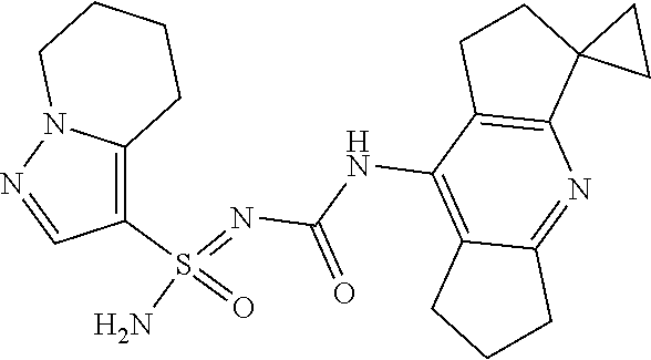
C(NC1=C2C(=NC3=C1CCC31CC1)CCC2)(N=S(N)(=O)C1=C2N(N=C1)CCCC2)=O
